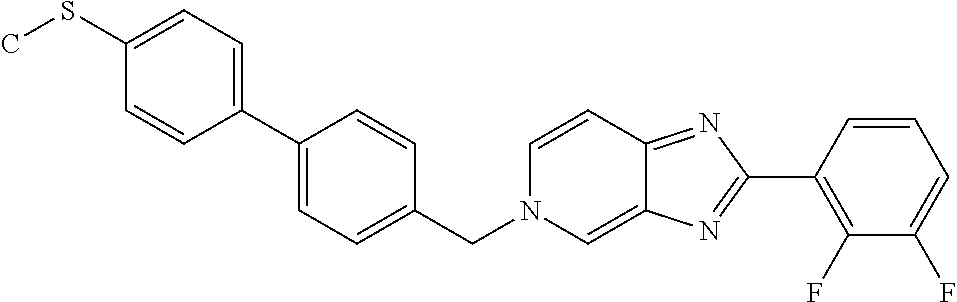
C1(SC)=CC=C(C2=CC=C(CN3C=C4C(=NC(C5=C(F)C(F)=CC=C5)=N4)C=C3)C=C2)C=C1
